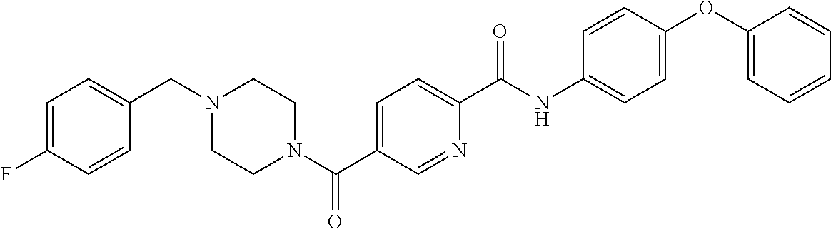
C1=C(F)C=CC(CN2CCN(C(C3=CC=C(C(NC4=CC=C(OC5=CC=CC=C5)C=C4)=O)N=C3)=O)CC2)=C1
